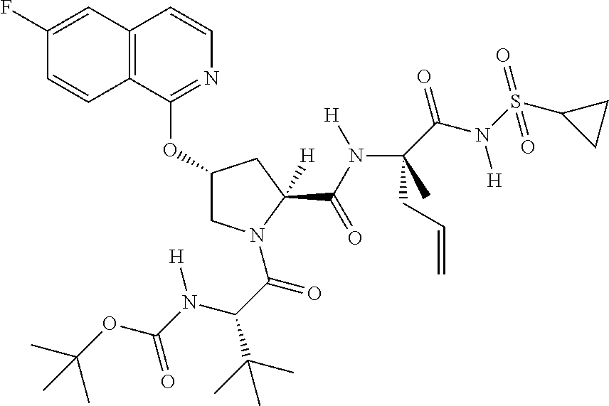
C12=C(C(OC3CN(C(C(C(C)(C)C)N(C(OC(C)(C)C)=O)[H])=O)C(C(N([H])C(CC=C)(C)C(=O)N([H])S(C4CC4)(=O)=O)=O)([H])C3)=NC=C1)C=CC(F)=C2
